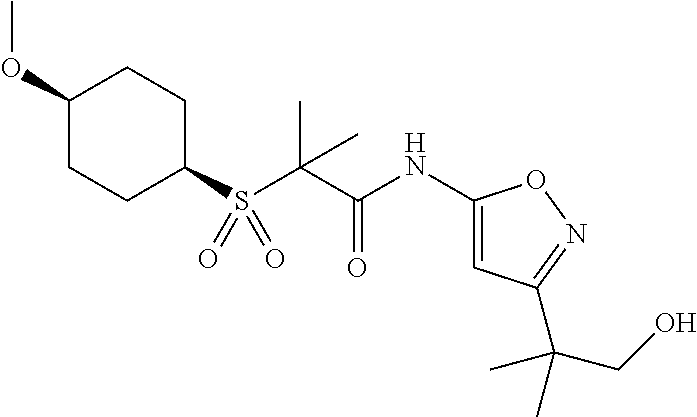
C1(OC)CCC(S(C(C(NC2=CC(C(CO)(C)C)=NO2)=O)(C)C)(=O)=O)CC1
